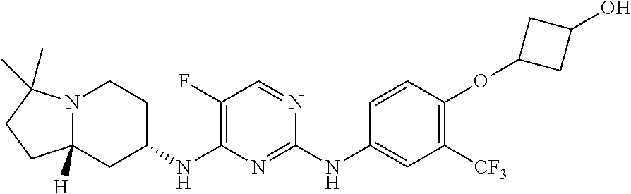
C12([H])N(C(C)(C)CC1)CCC(NC1=C(F)C=NC(NC3=CC([CF3])=C(OC4CC(O)C4)C=C3)=N1)C2
